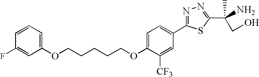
C(CCCCOC1=CC=C(C2=NN=C(C(N)(CO)C)S2)C=C1[CF3])OC1=CC=CC(F)=C1
